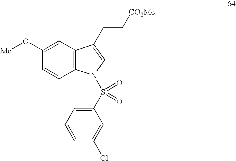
C1=C(O[Me])C=CC2=C1C(CC[CO2Me])=CN2S(=O)(=O)C1=CC=CC(Cl)=C1
